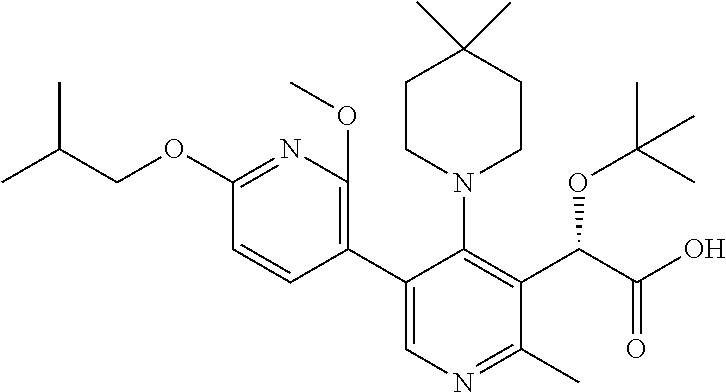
C1(OCC(C)C)=NC(OC)=C(C2=CN=C(C)C(C(C(=O)O)OC(C)(C)C)=C2N2CCC(C)(C)CC2)C=C1
